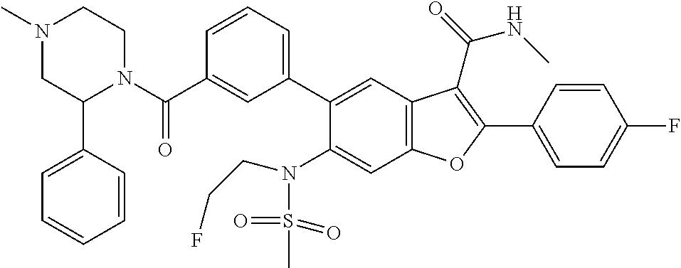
C1=CC(C2=C(C(=O)NC)C3=C(C=C(N(S(C)(=O)=O)CCF)C(C4=CC=CC(C(N5CCN(C)CC5C5=CC=CC=C5)=O)=C4)=C3)O2)=CC=C1F
